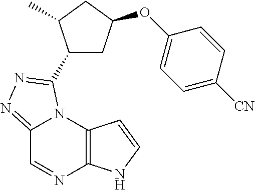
C12=NN=C(C3CC(OC4=CC=C([CN])C=C4)CC3C)N1C1=C(N=C2)NC=C1
